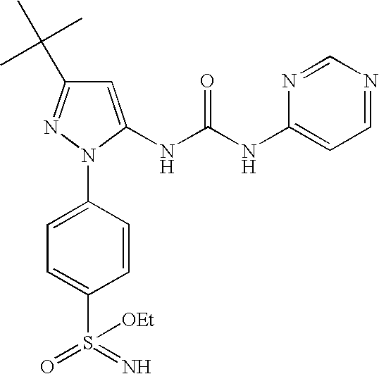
C1=C(NC(NC2=CC=NC=N2)=O)N(C2=CC=C(S(=N)(=O)[OEt])C=C2)N=C1C(C)(C)C
